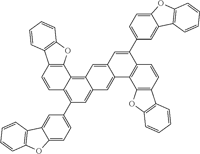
C1=CC2=C(C3=C4C(=CC(C5=CC=C6C(=C5)C5=C(O6)C=CC=C5)=C13)C=C1C(=C4)C=C(C3=CC=C4C(=C3)C3=C(O4)C=CC=C3)C3=C1C1=C(C=C3)C3=C(O1)C=CC=C3)OC1=C2C=CC=C1
